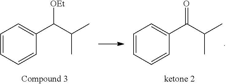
C1=CC=CC(C(C(C)C)=O)=C1.C1=CC=CC(C(C(C)C)[OEt])=C1
